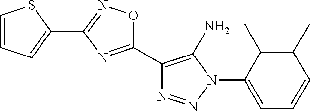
C1=CC=C(C2=NOC(C3=C(N)N(C4=CC=CC(C)=C4C)N=N3)=N2)S1
